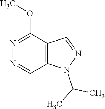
N1=CC2=C(C(OC)=N1)C=NN2C(C)C
